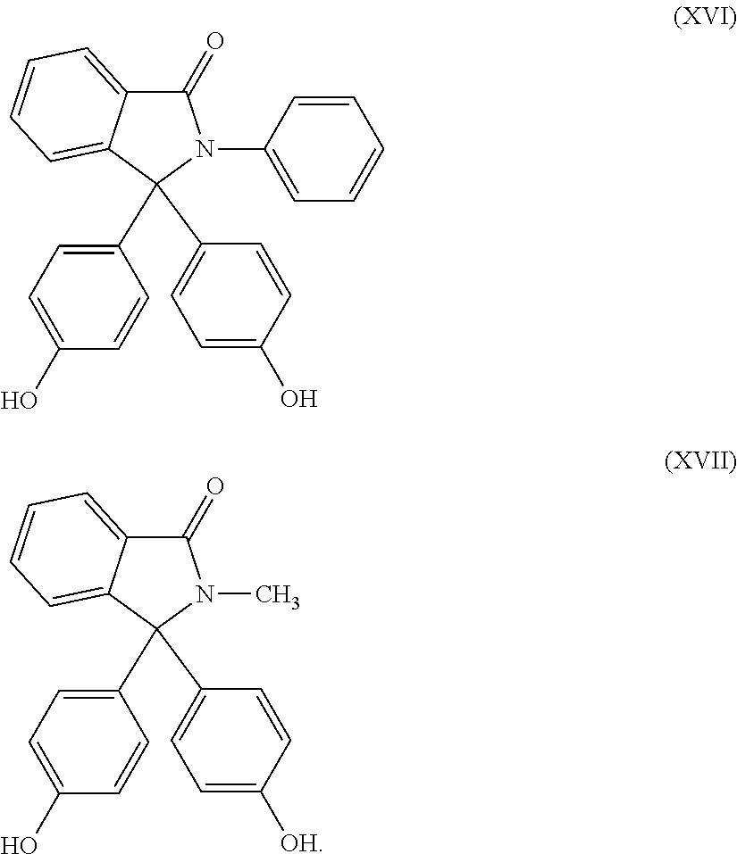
C1(=O)C2=CC=CC=C2C(C2=CC=C(O)C=C2)(C2=CC=C(O)C=C2)N1C1=CC=CC=C1.C1(=O)C2=CC=CC=C2C(C2=CC=C([OH])C=C2)(C2=CC=C(O)C=C2)N1C
